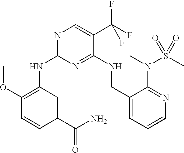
N(C1=NC=C(C(F)(F)F)C(NCC2=CC=CN=C2N(C)S(C)(=O)=O)=N1)C1=C(OC)C=CC(C(N)=O)=C1
